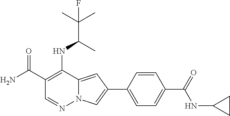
C1(C(N)=O)=C(NC(C(C)(C)F)C)C2=CC(C3=CC=C(C(NC4CC4)=O)C=C3)=CN2N=C1
